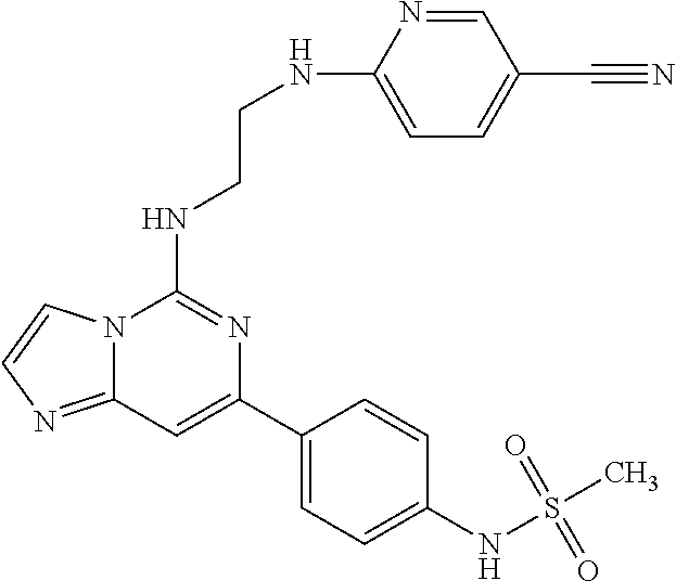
C12=NC=CN1C(NCCNC1=CC=C(C#N)C=N1)=NC(C1=CC=C(NS(C)(=O)=O)C=C1)=C2
